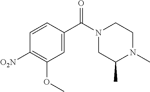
C1=CC([O2N])=C(OC)C=C1C(N1CC(C)N(C)CC1)=O
